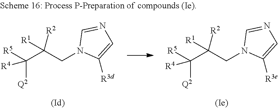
C(N1C([R3d])=CN=C1)C(C([R5])([R4])[Q2])([R1])[R2].C(N1C([R3e])=CN=C1)C(C([R5])([R4])[Q2])([R1])[R2]
